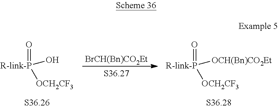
O=[R-link-P](O)[OCH2CF3].[BrCH(Bn)CO2Et].O=[R-link-P]([OCH(Bn)CO2Et])[OCH2CF3]
